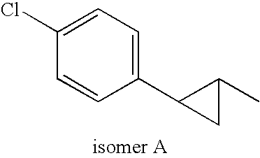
C1(C2C(C)C2)=CC=C(Cl)C=C1
